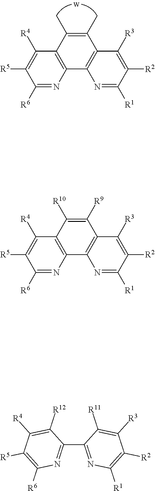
[W].C12=C(C(C)=C(C)C3=C1N=C([R1])C([R2])=C3[R3])C([R4])=C([R5])C([R6])=N2.C12=C(C([R10])=C([R9])C3=C1N=C([R1])C([R2])=C3[R3])C([R4])=C([R5])C([R6])=N2.C1(C2=NC([R1])=C([R2])C([R3])=C2[R11])=NC([R6])=C([R5])C([R4])=C1[R12]
